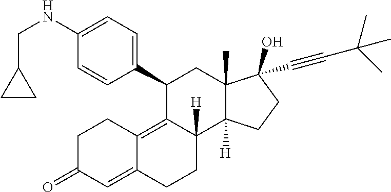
C1(C2=CC=C(NCC3CC3)C=C2)C2=C3C(=CC(=O)CC3)CCC2([H])C2([H])C(C)(C1)C(C#CC(C)(C)C)(O)CC2
